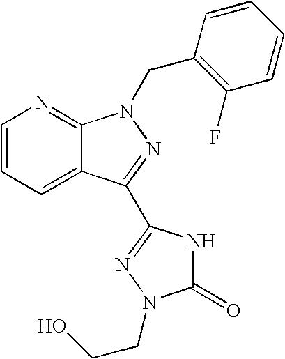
C1=CC=C2C(=N1)N(CC1=C(F)C=CC=C1)N=C2C1=NN(CCO)C(=O)N1
